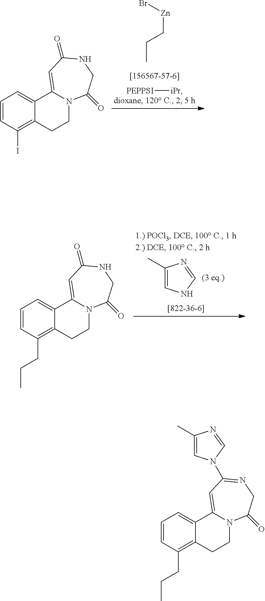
[iPr][PEPPSI].Br[Zn]CCC.C1=CC(I)=C2C(=C1)C1=CC(=O)NCC(=O)N1CC2.C1=CC(CCC)=C2C(=C1)C1=CC(=O)NCC(=O)N1CC2.C1(C)=CNC=N1.C1=CC(CCC)=C2C(=C1)C1=CC(N3C=C(C)N=C3)=NCC(=O)N1CC2
